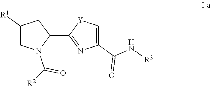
C1([R1])CN(C([R2])=O)C(C2=NC(C(N[R3])=O)=C[Y]2)C1
